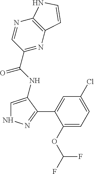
C(NC1=CNN=C1C1=CC(Cl)=CC=C1OC(F)F)(=O)C1=NC2=C(N=C1)NC=C2
